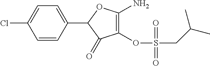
C1(OS(=O)(CC(C)C)=O)=C(N)OC(C2=CC=C(Cl)C=C2)C1=O
